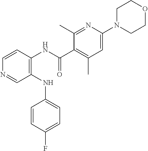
C1(F)=CC=C(NC2=C(NC(C3=C(C)C=C(N4CCOCC4)N=C3C)=O)C=CN=C2)C=C1
